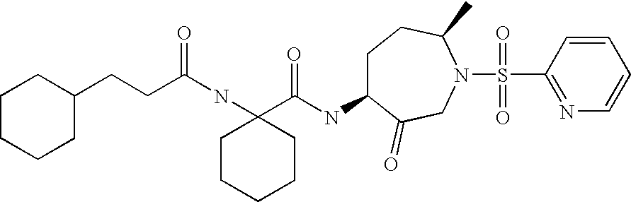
C(NC1(C(NC2CCC(C)N(S(C3=NC=CC=C3)(=O)=O)CC2=O)=O)CCCCC1)(=O)CCC1CCCCC1
